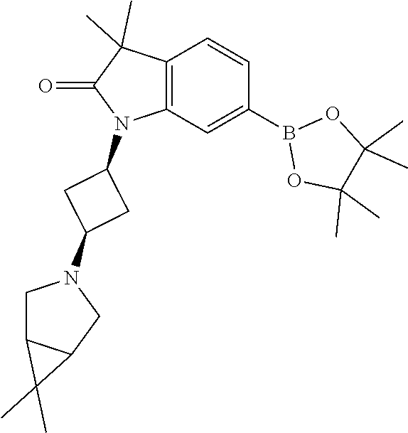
C12=C(C=C(B3OC(C)(C)C(C)(C)O3)C=C1)N(C1CC(N3CC4C(C3)C4(C)C)C1)C(=O)C2(C)C
